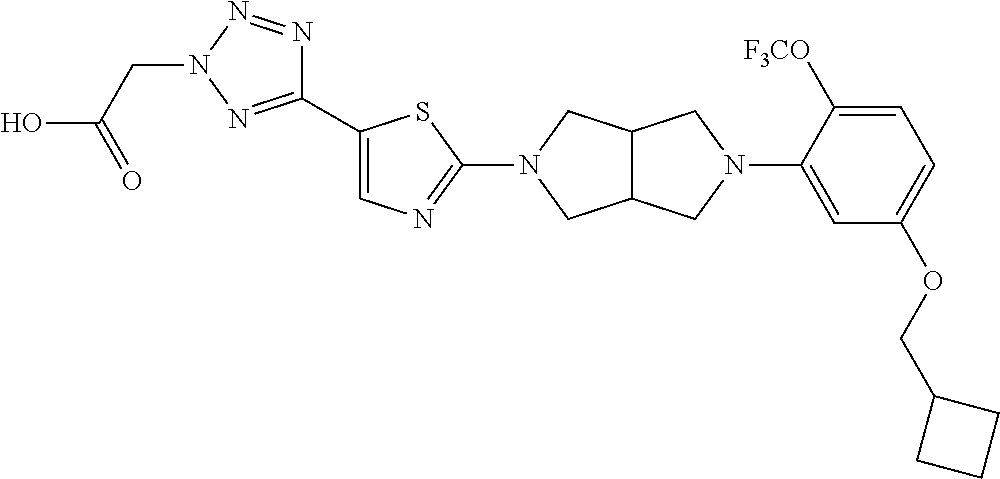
C1(C2=CN=C(N3CC4C(C3)CN(C3=CC(OCC5CCC5)=CC=C3[F3CO])C4)S2)=NN(CC(O)=O)N=N1
